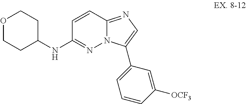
C1=CC2=NC=C(C3=CC=CC([OCF3])=C3)N2N=C1NC1CCOCC1
